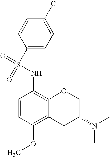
C1=CC(OC)=C2C(=C1NS(=O)(=O)C1=CC=C(Cl)C=C1)OCC(N(C)C)C2
